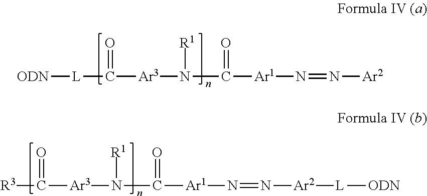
[ODN][L]C([Ar3]N([R1])C(=O)[Ar1]N=N[Ar2])=O.C([Ar3]N([R1])C(=O)[Ar1]N=N[Ar2][L][ODN])(=O)[R3]
